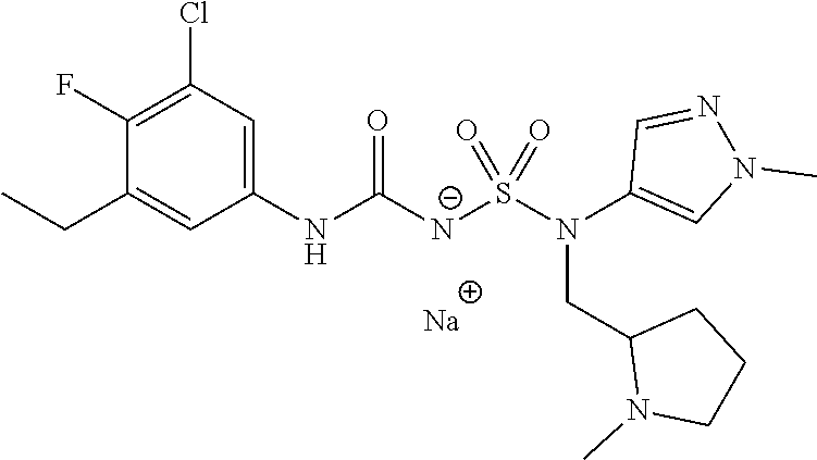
[Na].C1(NC([N-]S(N(C2=CN(C)N=C2)CC2N(C)CCC2)(=O)=O)=O)=CC(Cl)=C(F)C(CC)=C1
